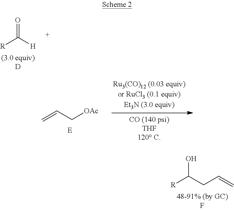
[R]C(CC=C)O.[R]C([H])=O.C=CC[OAc]
